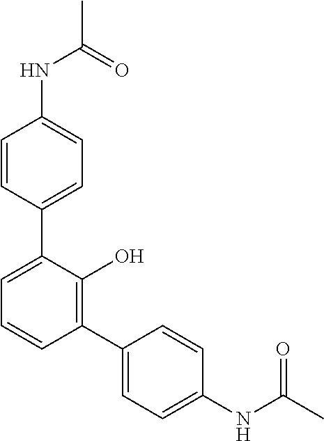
C1(NC(C)=O)=CC=C(C2=CC=CC(C3=CC=C(NC(C)=O)C=C3)=C2O)C=C1
